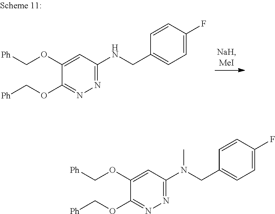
C1(OC[Ph])=CC(NCC2=CC=C(F)C=C2)=NN=C1OC[Ph].C1(OC[Ph])=CC(N(CC2=CC=C(F)C=C2)C)=NN=C1OC[Ph]
